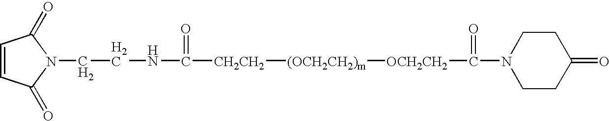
C1=CC(=O)N(CCNC([CH2CH2][(OCH2CH2)m][OCH2CH2]C(N2CCC(=O)CC2)=O)=O)C1=O
